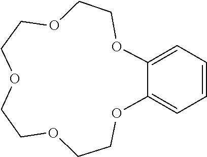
O1C2=CC=CC=C2OCCOCCOCCOCC1
